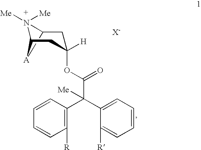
C12[A]C(N1([Me])[Me])CC(OC(C(C1=C([R])C=CC=C1)(C1=CC=CC=C1[R])[Me])=O)([H])C2
